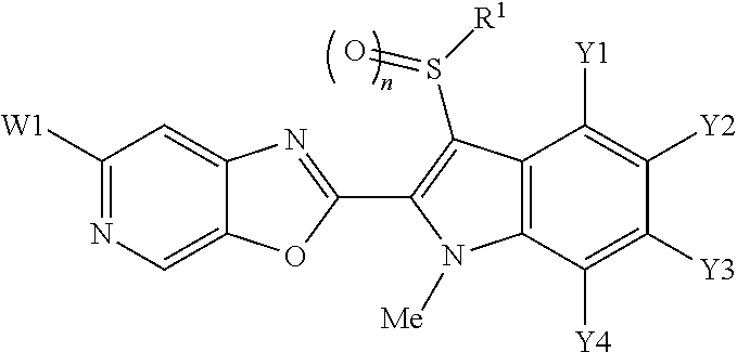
C1([W1])=NC=C2C(=C1)N=C(C1=C(S(=O)[R1])C3=C(C([Y4])=C([Y3])C([Y2])=C3[Y1])N1[Me])O2
